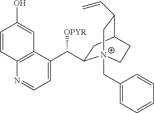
C1=C(C([OPYR])C2CC3C(C=C)C[N+]2(CC2=CC=CC=C2)CC3)C2=C(N=C1)C=CC(O)=C2
